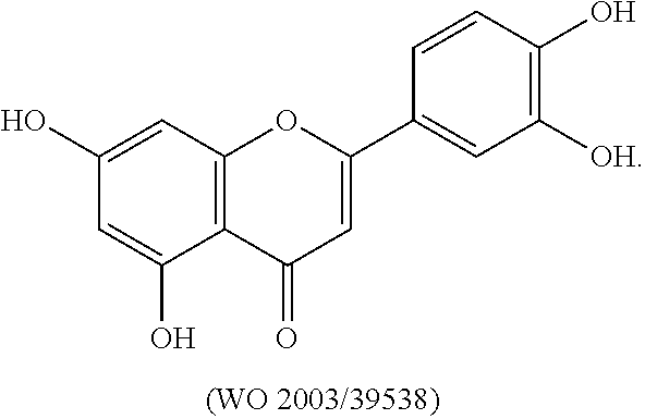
C12=C(C=C(O)C=C1O)OC(C1=CC([OH])=C(O)C=C1)=CC2=O
